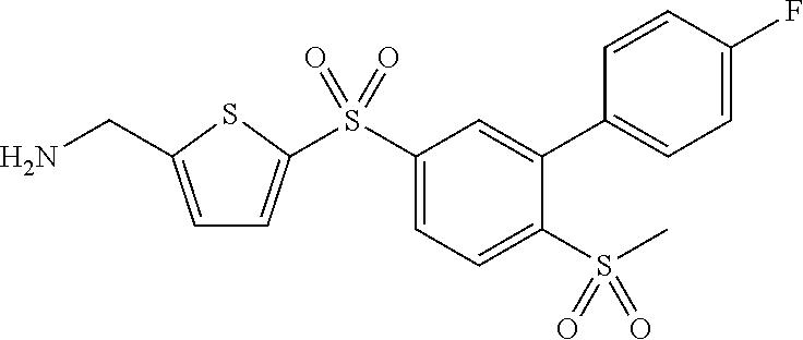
C1=C(CN)SC(S(C2=CC=C(S(C)(=O)=O)C(C3=CC=C(F)C=C3)=C2)(=O)=O)=C1
